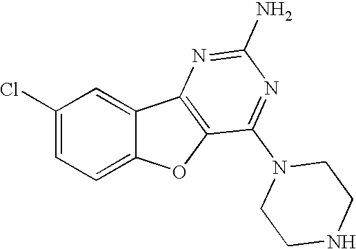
C1(Cl)=CC=C2C(=C1)C1=C(O2)C(N2CCNCC2)=NC(N)=N1
